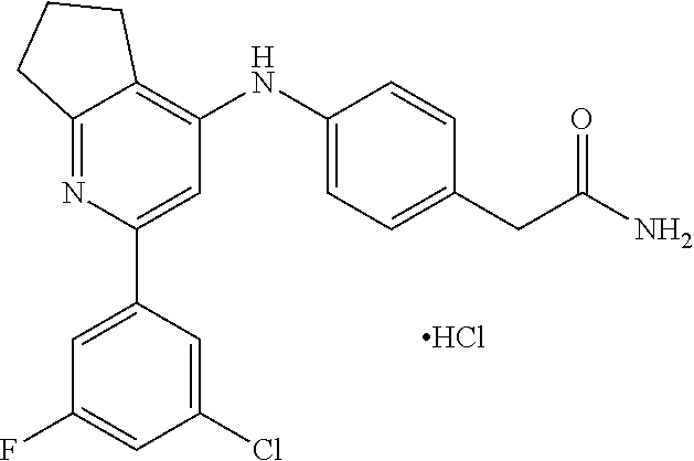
C12=NC(C3=CC(F)=CC(Cl)=C3)=CC(NC3=CC=C(CC(N)=O)C=C3)=C1CCC2.Cl
